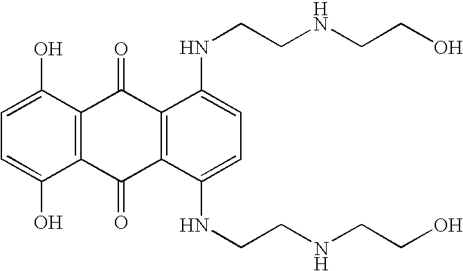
C12=C(C(O)=CC=C1O)C(=O)C1=C(C2=O)C(NCCNCCO)=CC=C1NCCNCCO
